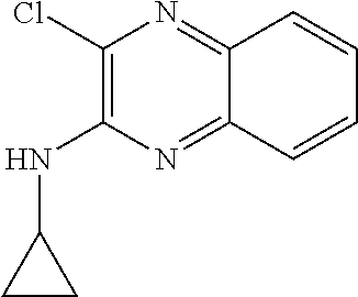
C1(Cl)=C(NC2CC2)N=C2C(=N1)C=CC=C2
